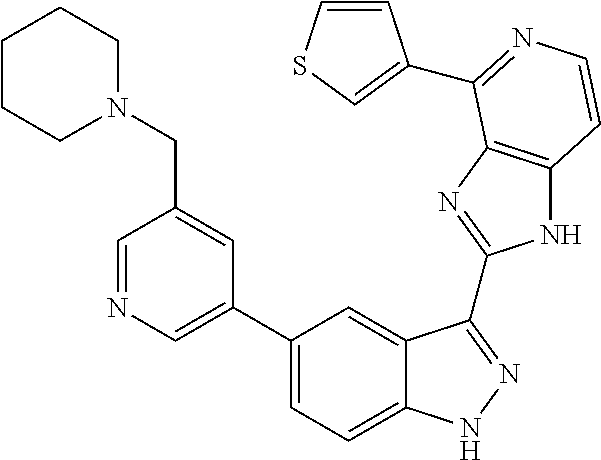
C1(C2=CN=CC(CN3CCCCC3)=C2)=CC=C2C(=C1)C(C1=NC3=C(N1)C=CN=C3C1=CSC=C1)=NN2
